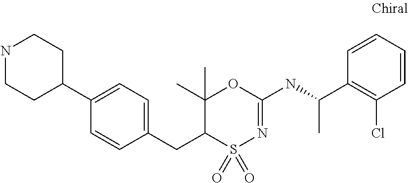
C1(CC2S(=O)(=O)N=C(NC(C)C3=C(Cl)C=CC=C3)OC2(C)C)=CC=C(C2CCNCC2)C=C1
